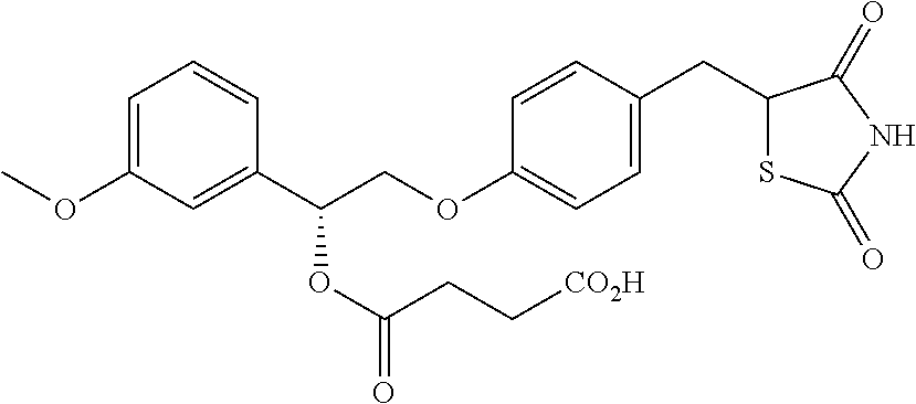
C1=C(OC)C=C(C(COC2=CC=C(CC3SC(=O)NC3=O)C=C2)OC(CC[CO2H])=O)C=C1
